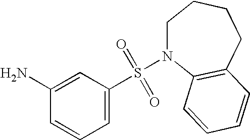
C1(N)=CC(S(=O)(=O)N2CCCCC3=C2C=CC=C3)=CC=C1
